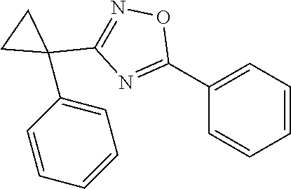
C1(C2=NC(C3(C4=CC=CC=C4)CC3)=NO2)=CC=CC=C1
